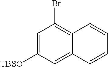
C1=C([TBSO])C=C2C(=C1Br)C=CC=C2
